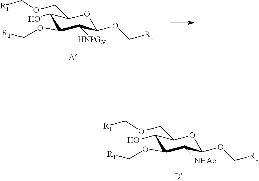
C1(OC[R1])OC(COC[R1])C(O)C(OC[R1])C1[HNPGN].C1(OC[R1])OC(COC[R1])C(O)C(OC[R1])C1[NHAc]
